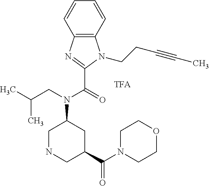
C1NCC(C(N2CCOCC2)=O)CC1N(CC(C)C)C(=O)C1=NC2=C(N1CCC#CC)C=CC=C2
